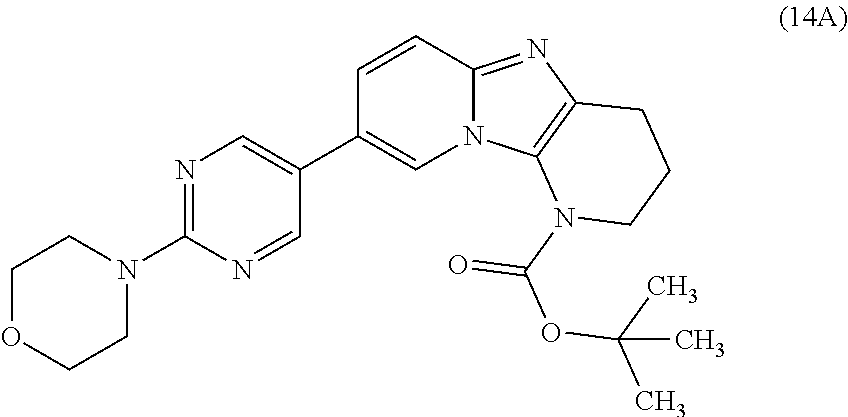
C1=CC2=NC3=C(N2C=C1C1=CN=C(N2CCOCC2)N=C1)N(C(=O)OC(C)(C)C)CCC3
